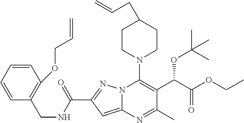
C1CN(C2=C(C(C(=O)OCC)OC(C)(C)C)C(C)=NC3=CC(C(=O)NCC4=C(OCC=C)C=CC=C4)=NN23)CCC1CC=C
